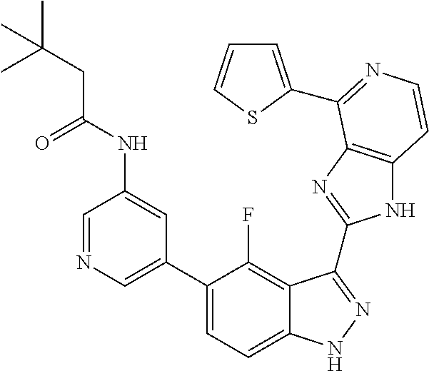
C1=C(C2=CC=C3C(=C2F)C(C2=NC4=C(N2)C=CN=C4C2=CC=CS2)=NN3)C=C(NC(CC(C)(C)C)=O)C=N1
